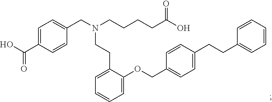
C1=C(C(O)=O)C=CC(CN(CCC2=CC=CC=C2OCC2=CC=C(CCC3=CC=CC=C3)C=C2)CCCCC(O)=O)=C1
